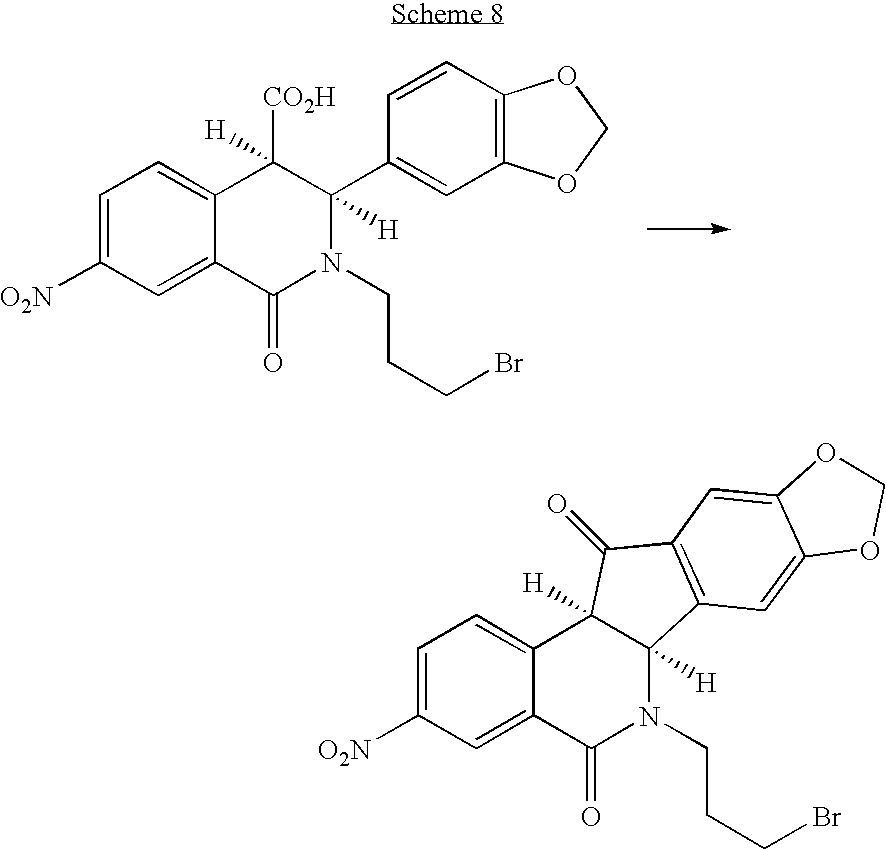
C1=C([O2N])C=C2C(=C1)C([H])([CO2H])C([H])(C1=CC3=C(C=C1)OCO3)N(CCCBr)C2=O.C1=C([O2N])C=C2C(=C1)C1([H])C([H])(N(CCCBr)C2=O)C2=C(C1=O)C=C1C(=C2)OCO1
